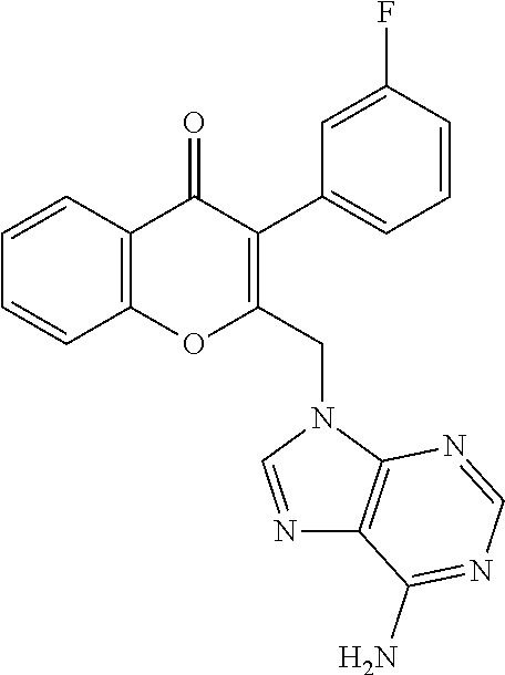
C1=CC2=C(C=C1)C(=O)C(C1=CC=CC(F)=C1)=C(CN1C=NC3=C1N=CN=C3N)O2
